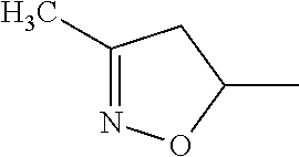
C1(C)=NOC(C)C1
